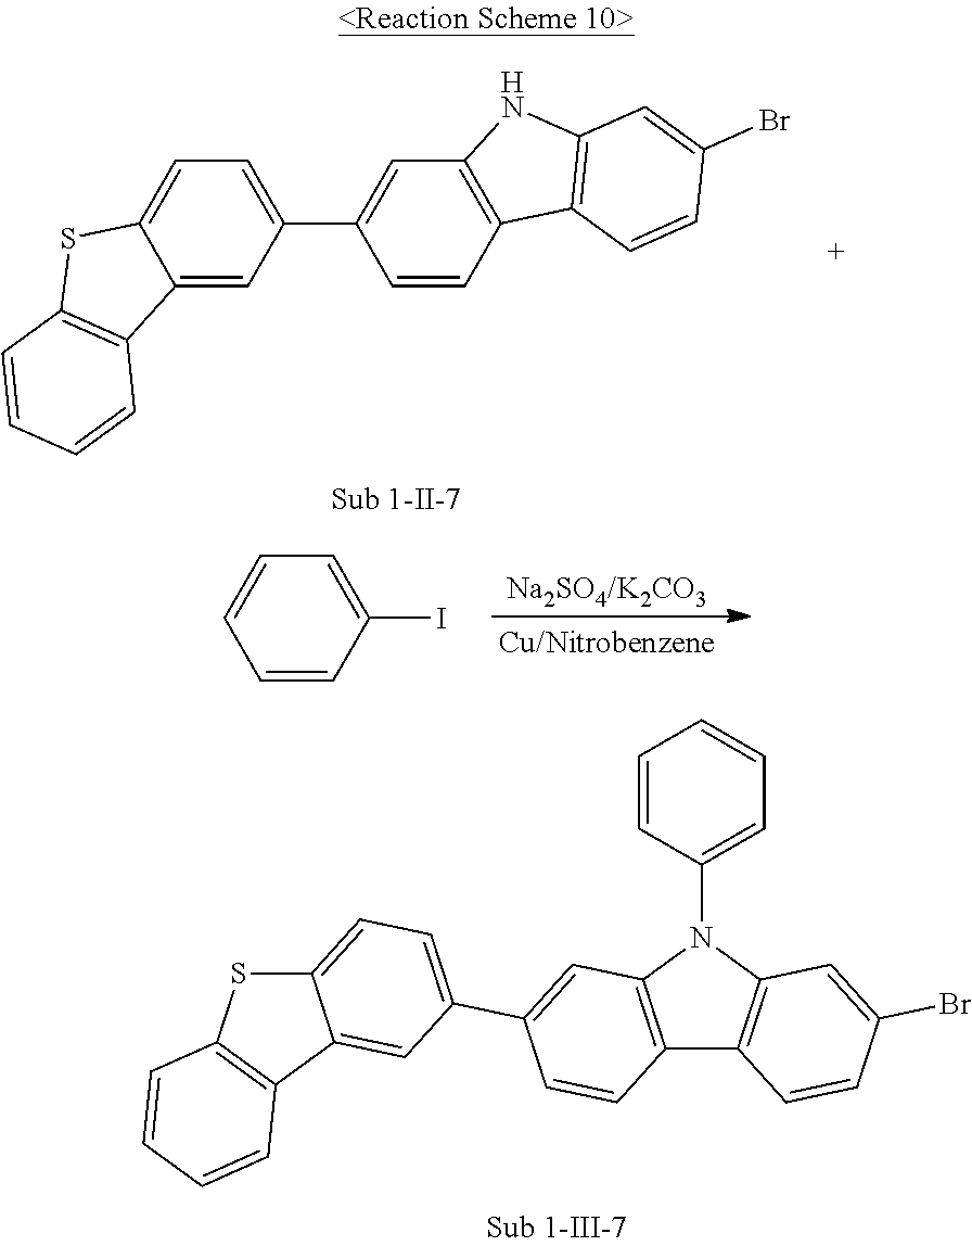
C12=CC=C(C3=CC4=C(C5=C(N4C4=CC=CC=C4)C=C(Br)C=C5)C=C3)C=C1C1=C(S2)C=CC=C1.C1(C2=CC3=C(C=C2)C2=C(N3)C=C(Br)C=C2)=CC=C2C(=C1)C1=C(S2)C=CC=C1.C1(I)=CC=CC=C1
